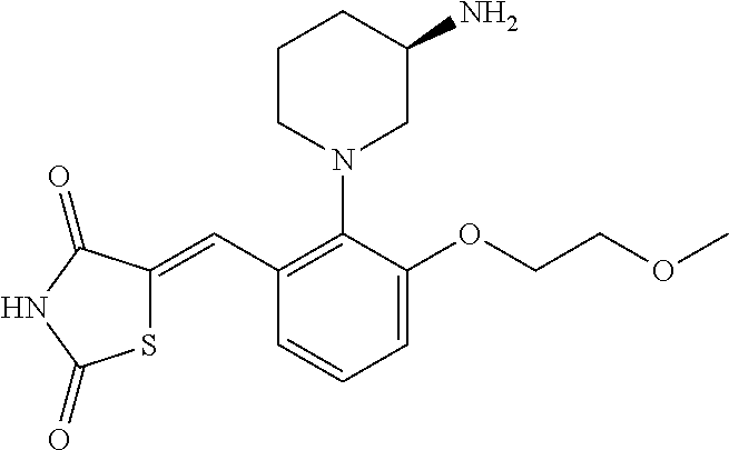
S1C(=CC2=C(N3CC(N)CCC3)C(OCCOC)=CC=C2)C(=O)NC1=O
